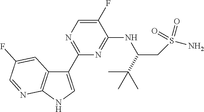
C1(C2=NC=C(F)C(NC(CS(N)(=O)=O)C(C)(C)C)=N2)=CNC2=C1C=C(F)C=N2
